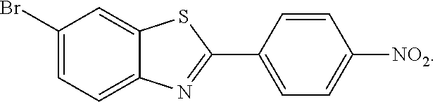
C1(Br)=CC=C2C(=C1)SC(C1=CC=C([NO2])C=C1)=N2
